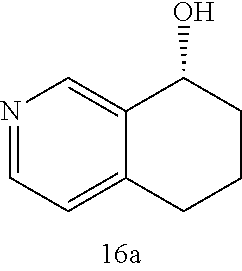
N1=CC=C2C(=C1)C(O)CCC2
